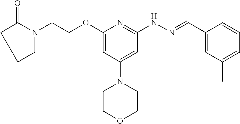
O(C1=CC(N2CCOCC2)=CC(NN=CC2=CC(C)=CC=C2)=N1)CCN1C(=O)CCC1
